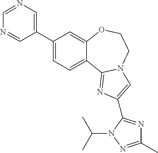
C1(C2=CN=CN=C2)=CC=C2C(=C1)OCCN1C2=NC(C2=NC(C)=NN2C(C)C)=C1
